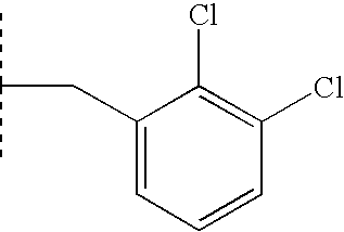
CC(C)CC1=CC=CC(Cl)=C1Cl
